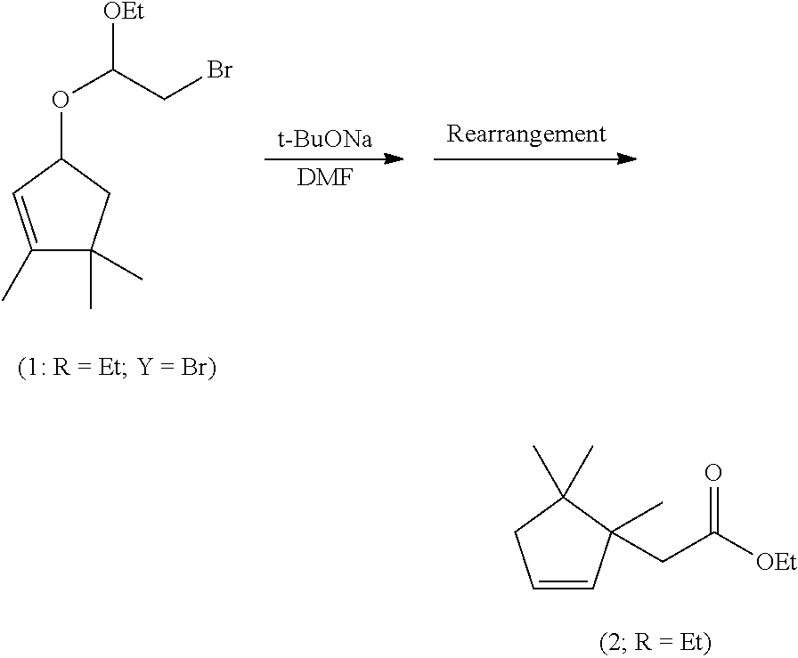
C1=CC(C)(CC([OEt])=O)C(C)(C)C1.C1(C)=CC(OC(CBr)[OEt])CC1(C)C.[t-BuONa].[DMF]
